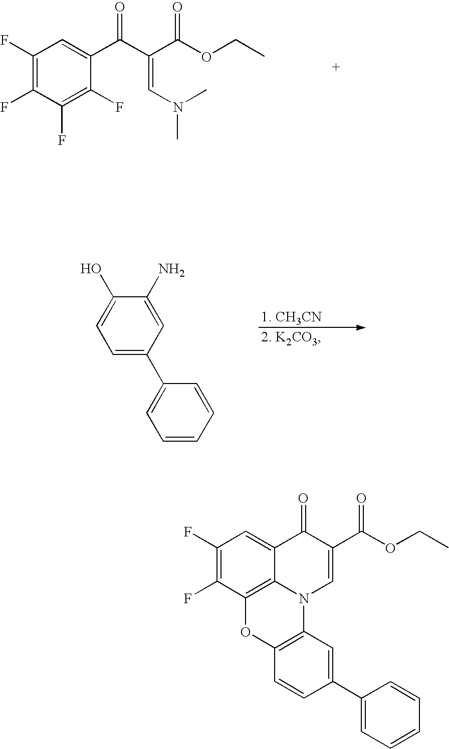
C1(F)=C(F)C2=C3C(=C1)C(=O)C(C(OCC)=O)=CN3C1=C(O2)C=CC(C2=CC=CC=C2)=C1.C1(F)=C(F)C(F)=C(F)C(C(C(C(OCC)=O)=CN(C)C)=O)=C1.C1=C(C2=CC=CC=C2)C=C(N)C(O)=C1
